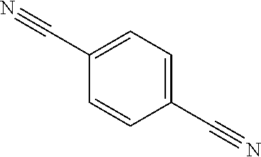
C1(C#N)=CC=C(C#N)C=C1
